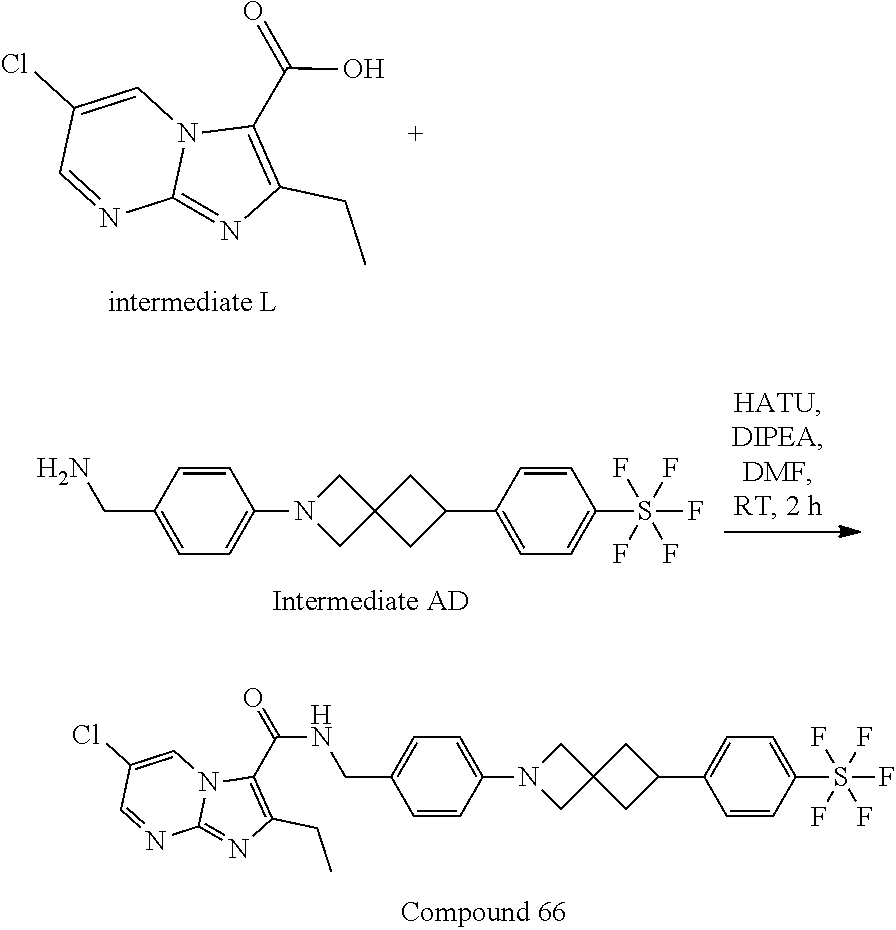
C1(C(=O)O)=C(CC)N=C2N1C=C(Cl)C=N2.C1=CC(N2CC3(C2)CC(C2=CC=C(S(F)(F)(F)(F)F)C=C2)C3)=CC=C1CN.C1=C(CNC(=O)C2=C(CC)N=C3N2C=C(Cl)C=N3)C=CC(N2CC3(C2)CC(C2=CC=C(S(F)(F)(F)(F)F)C=C2)C3)=C1
